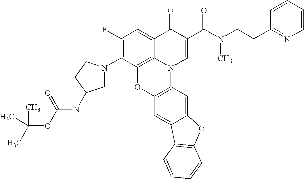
C1(F)=C(N2CC(NC(OC(C)(C)C)=O)CC2)C2=C3C(=C1)C(=O)C(C(N(CCC1=NC=CC=C1)C)=O)=CN3C1=C(O2)C=C2C(=C1)OC1=C2C=CC=C1
